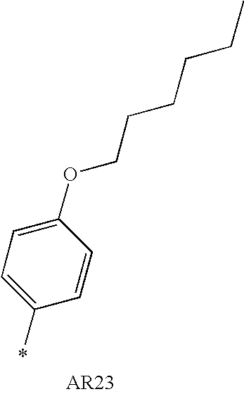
C1=C(*)C=CC(OCCCCCC)=C1
